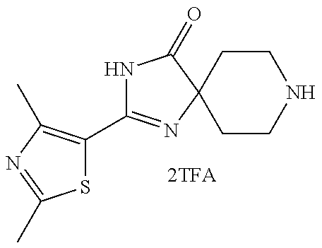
N1C(C2=C(C)N=C(C)S2)=NC2(C1=O)CCNCC2
